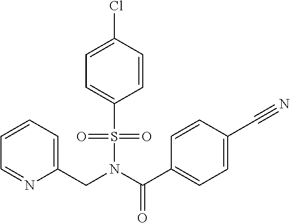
S(N(CC1=CC=CC=N1)C(C1=CC=C(C#N)C=C1)=O)(C1=CC=C(Cl)C=C1)(=O)=O
